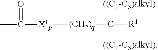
[X1p]([(CH2)q]C([R1])([((C1-C3)alkyl)])[((C1-C3)alkyl)])C(C)=O
